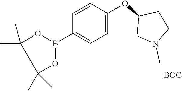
C1(B2OC(C)(C)C(C)(C)O2)=CC=C(OC2CN(C)CC2)C=C1.[BOC]
